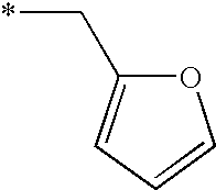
O1C(C*)=CC=C1
